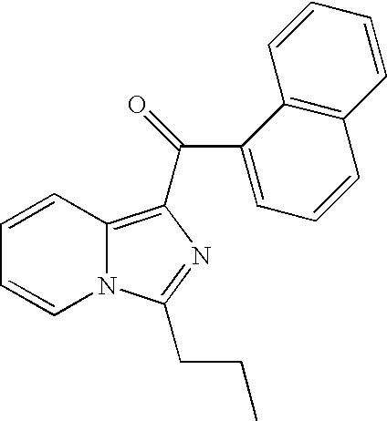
C1=CC2=C(C(C3=CC=CC4=C3C=CC=C4)=O)N=C(CCC)N2C=C1
